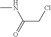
CNC(=O)CCl
